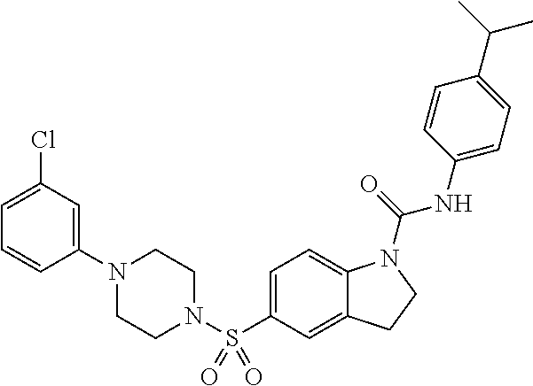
C1(N2CCN(S(C3=CC=C4C(=C3)CCN4C(=O)NC3=CC=C(C(C)C)C=C3)(=O)=O)CC2)=CC(Cl)=CC=C1
